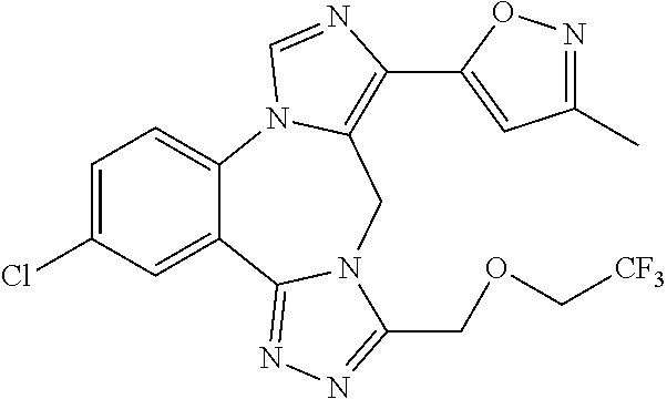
C1=C(Cl)C=C2C(=C1)N1C(=C(C3=CC(C)=NO3)N=C1)CN1C2=NN=C1COC[CF3]
